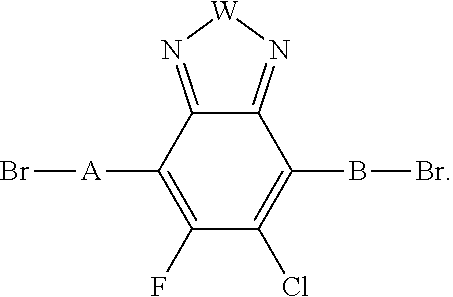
C12=N[W]N=C1C([A]Br)=C(F)C(Cl)=C2BBr
